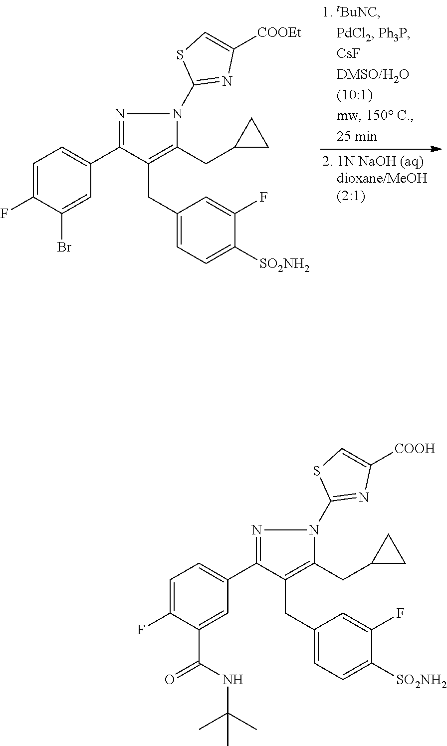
N1=C(C2=CC=C(F)C(Br)=C2)C(CC2=CC=C([SO2NH2])C(F)=C2)=C(CC2CC2)N1C1=NC([COOEt])=CS1.N1=C(C2=CC=C(F)C(C(NC(C)(C)C)=O)=C2)C(CC2=CC=C([SO2NH2])C(F)=C2)=C(CC2CC2)N1C1=NC([COOH])=CS1
